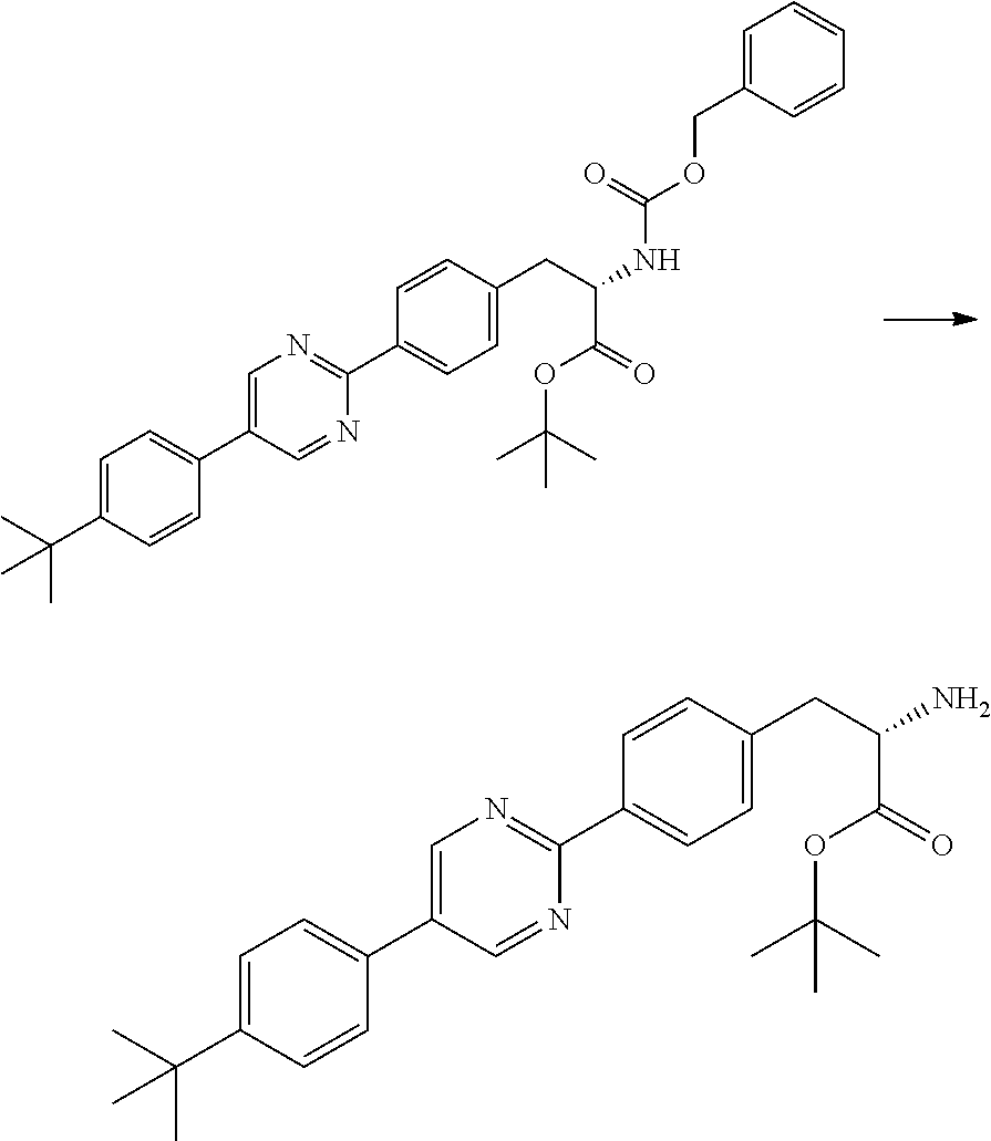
C1=C(C(C)(C)C)C=CC(C2=CN=C(C3=CC=C(CC(NC(OCC4=CC=CC=C4)=O)C(=O)OC(C)(C)C)C=C3)N=C2)=C1.C1=C(C(C)(C)C)C=CC(C2=CN=C(C3=CC=C(CC(N)C(=O)OC(C)(C)C)C=C3)N=C2)=C1
